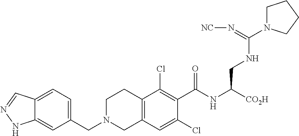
C12=CC(CN3CC4=C(CC3)C(Cl)=C(C(NC([CO2H])CNC(=N[NC])N3CCCC3)=O)C(Cl)=C4)=CC=C1C=NN2
